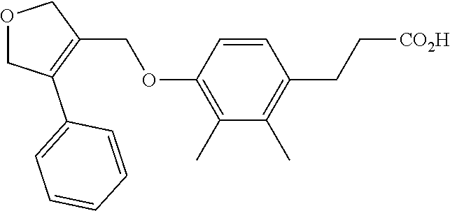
C1(COC2=C(C)C(C)=C(CC[CO2H])C=C2)=C(C2=CC=CC=C2)COC1
